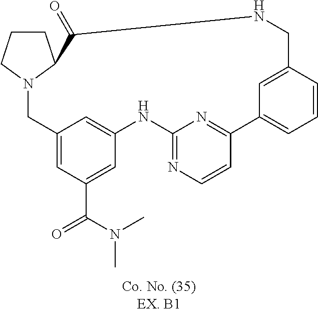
C1CCN2C1C(=O)NCC1=CC(=CC=C1)C1=NC(=NC=C1)NC1=CC(=CC(C(=O)N(C)C)=C1)C2
